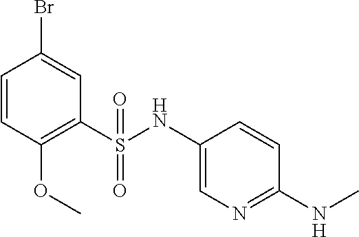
C1(S(NC2=CN=C(NC)C=C2)(=O)=O)=C(OC)C=CC(Br)=C1
